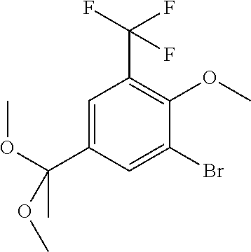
C1=C(C(OC)(C)OC)C=C(Br)C(OC)=C1C(F)(F)F
